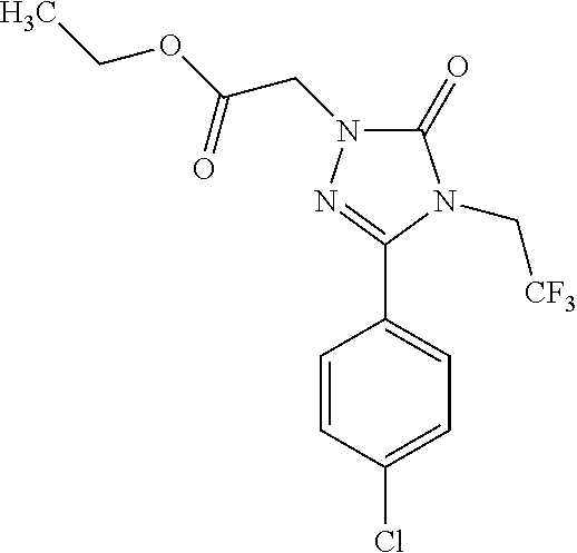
C1=CC(Cl)=CC=C1C1=NN(CC(=O)OCC)C(=O)N1C[CF3]
